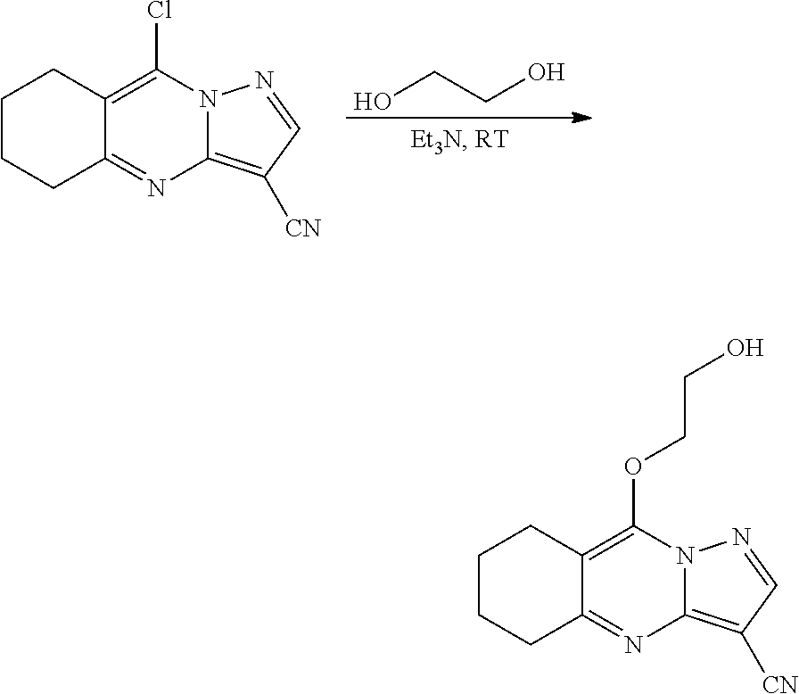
C1CCC2=NC3=C([CN])C=NN3C(Cl)=C2C1.OCCO.C1CCC2=NC3=C([CN])C=NN3C(OCCO)=C2C1
